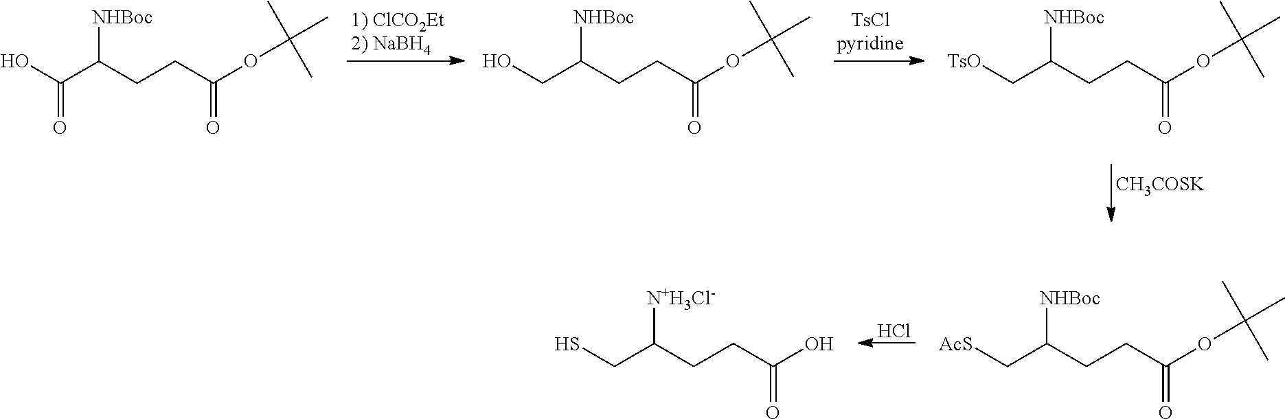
[CH3COSK].OCC(CCC(OC(C)(C)C)=O)[NHBoc].[TsO]CC(CCC(OC(C)(C)C)=O)[NHBoc].OC(C(CCC(OC(C)(C)C)=O)[NHBoc])=O.[AcS]CC(CCC(OC(C)(C)C)=O)[NHBoc].Cl.SCC(CCC(O)=O)[N+H3Cl-]
